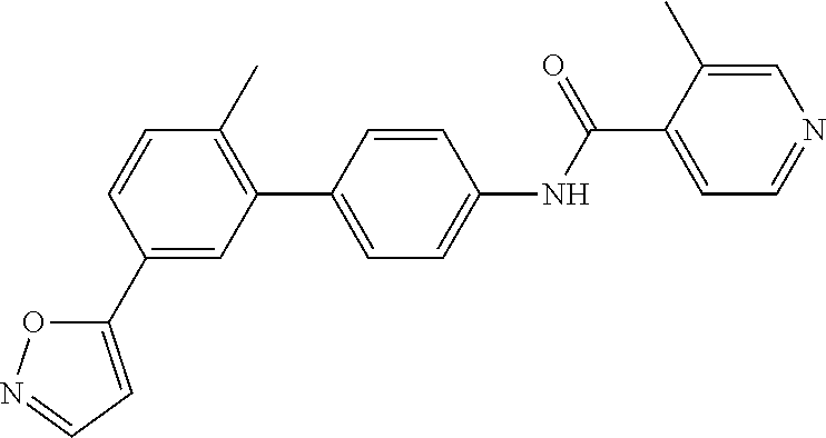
C1(C2=CC=NO2)=CC(C2=CC=C(NC(C3=CC=NC=C3C)=O)C=C2)=C(C)C=C1
